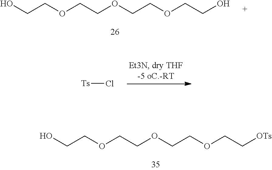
OCCOCCOCCOCCO.[Ts]Cl.OCCOCCOCCOCC[OTs]
